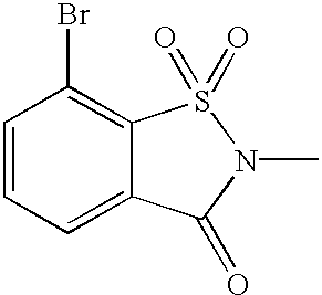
C1=CC=C2C(=C1Br)S(=O)(=O)N(C)C2=O
